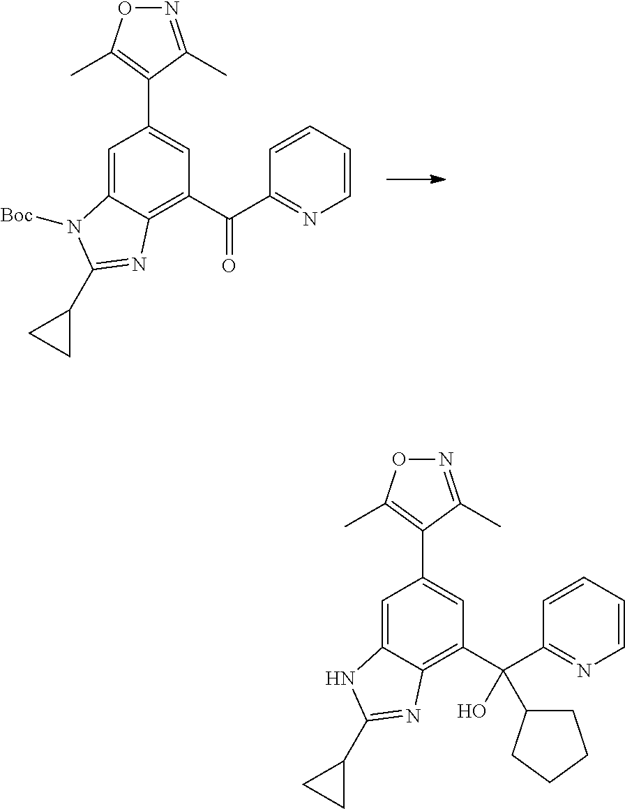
C1=C2C(=C(C(C3=NC=CC=C3)=O)C=C1C1=C(C)ON=C1C)N=C(C1CC1)N2[Boc].C1=C2C(=C(C(C3=NC=CC=C3)(O)C3CCCC3)C=C1C1=C(C)ON=C1C)N=C(C1CC1)N2
